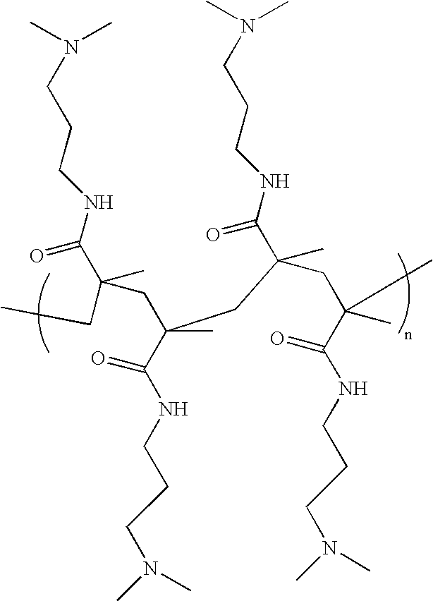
C(CCNC(C(C)(CC(C(NCCCN(C)C)=O)(C)CC(C)(C(NCCCN(C)C)=O)CC(C(NCCCN(C)C)=O)(C)C)CC)=O)N(C)C
